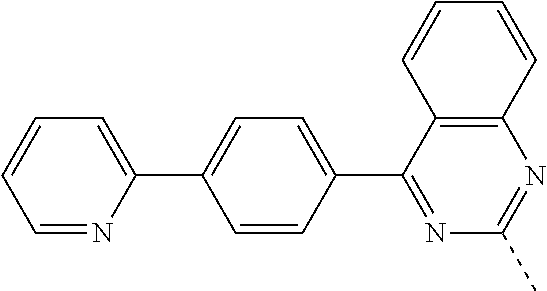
C1=NC(C2=CC=C(C3=NC(C)=NC4=C3C=CC=C4)C=C2)=CC=C1
